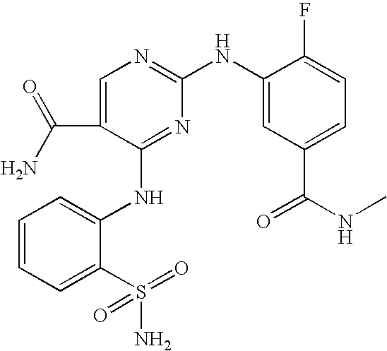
C1=CC=C(S(=O)(N)=O)C(NC2=NC(NC3=CC(C(NC)=O)=CC=C3F)=NC=C2C(N)=O)=C1
